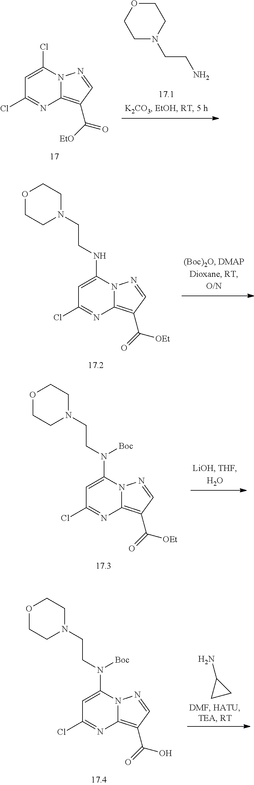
O1CCN(CCNC2=CC(Cl)=NC3=C(C([OEt])=O)C=NN23)CC1.O1CCN(CCN(C2=CC(Cl)=NC3=C(C([OEt])=O)C=NN23)[Boc])CC1.O1CCN(CCN(C2=CC(Cl)=NC3=C(C(O)=O)C=NN23)[Boc])CC1.C1(N)CC1.C1=C(Cl)N2C(=C(C([EtO])=O)C=N2)N=C1Cl.C1CN(CCN)CCO1
